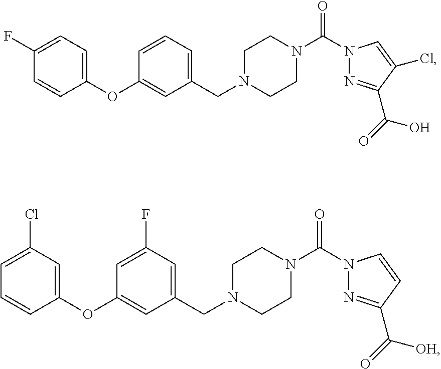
C1(F)=CC=C(OC2=CC(CN3CCN(C(=O)N4N=C(C(=O)O)C(Cl)=C4)CC3)=CC=C2)C=C1.C1=C(Cl)C=C(OC2=CC(CN3CCN(C(=O)N4N=C(C(=O)[OH])C=C4)CC3)=CC(F)=C2)C=C1
